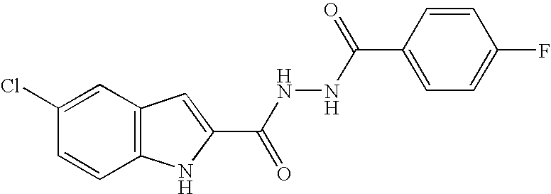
C12=C(C=C(Cl)C=C1)C=C(C(NNC(C1=CC=C(F)C=C1)=O)=O)N2
